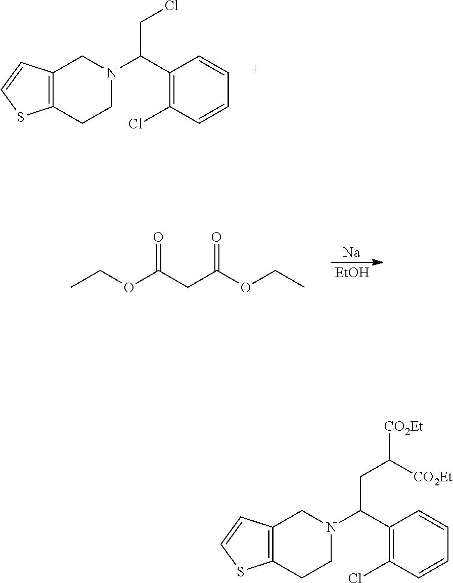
C12=C(CCN(C(C3=C(Cl)C=CC=C3)CCl)C1)SC=C2.CCOC(CC(OCC)=O)=O.[Na].[EtOH].C12=C(CCN(C(C3=C(Cl)C=CC=C3)CC([CO2Et])[CO2Et])C1)SC=C2
